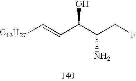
[C13H27]C=CC(C(CF)N)O
